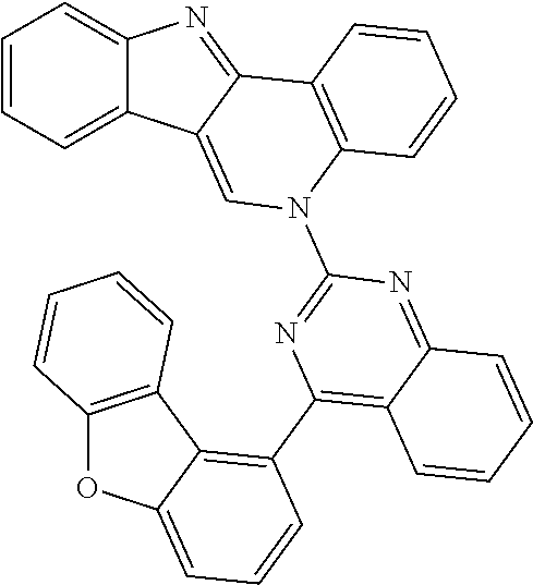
C1=CC=C2C(=C1)N=C1C2=CN(C2=NC(C3=C4C(=CC=C3)OC3=C4C=CC=C3)=C3C(=N2)C=CC=C3)C2=C1C=CC=C2
